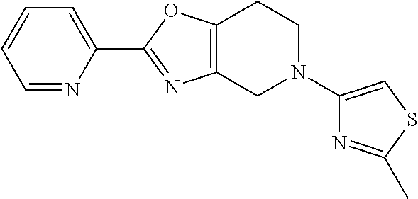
C1(C2=NC3=C(O2)CCN(C2=CSC(C)=N2)C3)=CC=CC=N1
